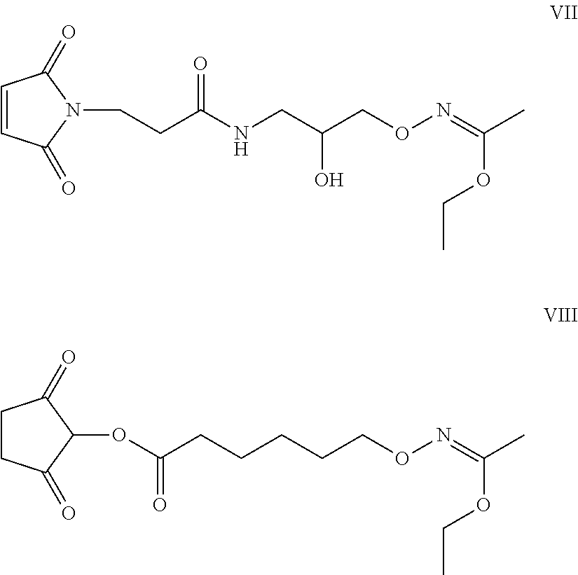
C1=CC(=O)N(CCC(NCC(CON=C(C)OCC)O)=O)C1=O.C1CC(=O)C(OC(CCCCCON=C(C)OCC)=O)C1=O
